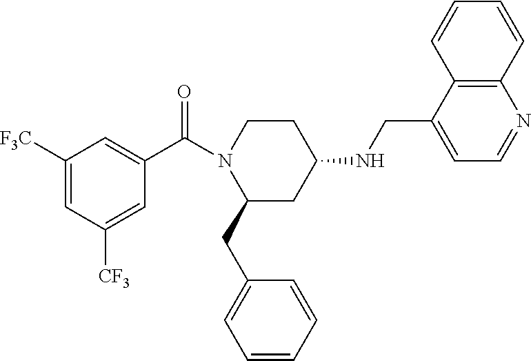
C1([F3C])=CC([CF3])=CC(C(=O)N2C(CC3=CC=CC=C3)CC(NCC3=CC=NC4=C3C=CC=C4)CC2)=C1
